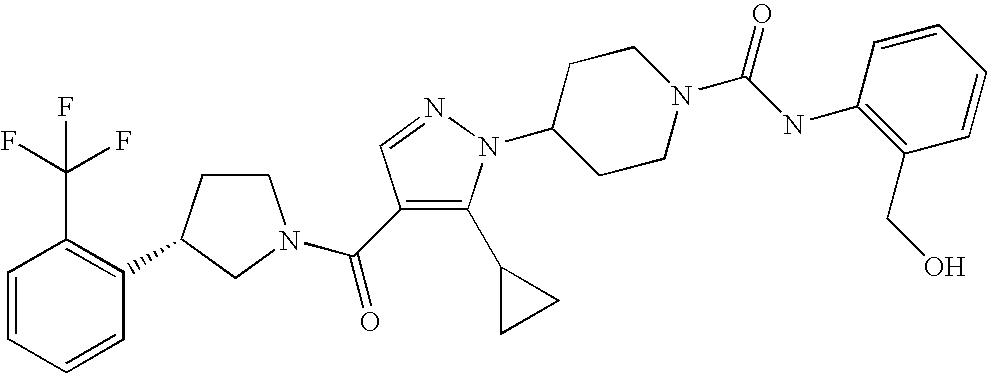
C1=CC=CC(C2CCN(C(=O)C3=C(C4CC4)N(C4CCN(C(NC5=C(CO)C=CC=C5)=O)CC4)N=C3)C2)=C1C(F)(F)F
